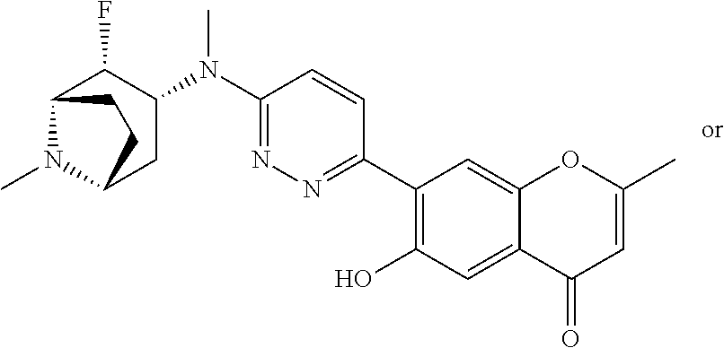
C1(N(C2=NN=C(C3=C(O)C=C4C(=C3)OC(C)=CC4=O)C=C2)C)C(F)C2N(C)C(C1)CC2
